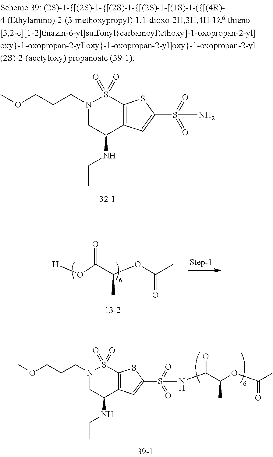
O(C(C(OC(C)=O)C)=O)[H].N1(CCCOC)CC(NCC)C2=C(S1(=O)=O)SC(S(=O)(=O)NC(C(OC(=O)C)C)=O)=C2.N1(CCCOC)CC(NCC)C2=C(S1(=O)=O)SC(S(=O)(=O)N)=C2
